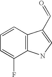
C1=C(F)C2=C(C=C1)C(C=O)=CN2
